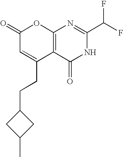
C1(=O)C=C(CCC2CC(C)C2)C2=C(O1)N=C(C(F)F)NC2=O
